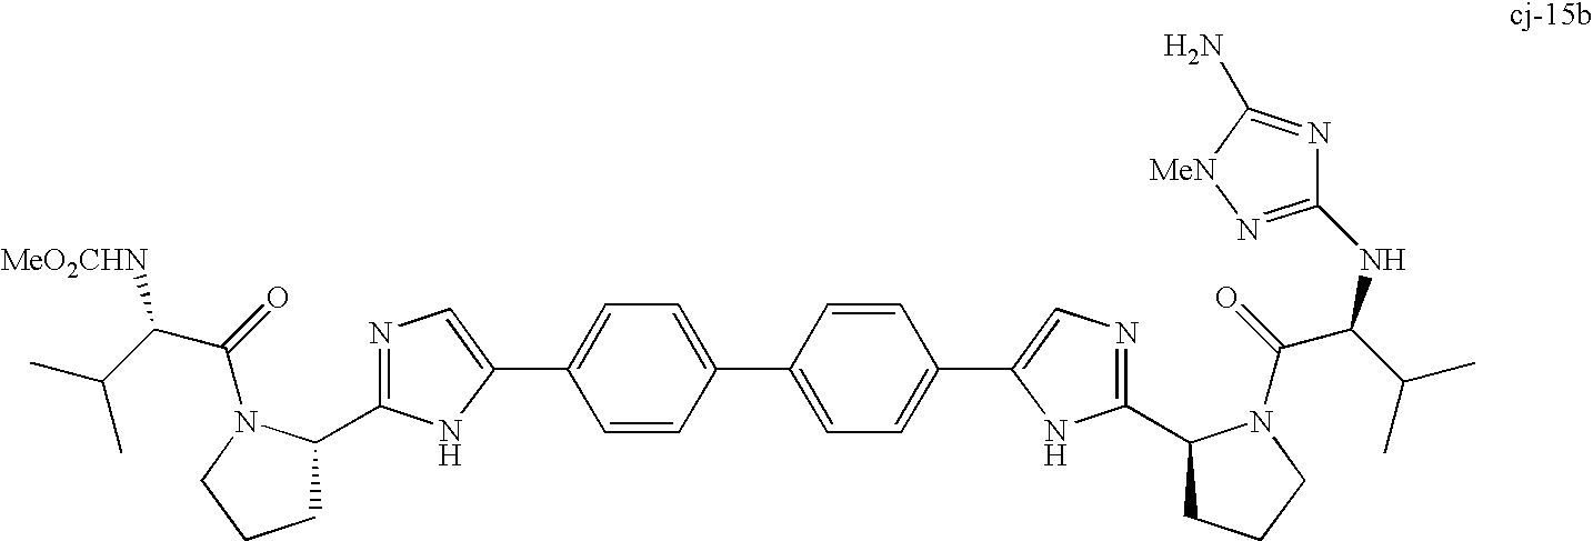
C1=CC(C2=CC=C(C3=CN=C(C4CCCN4C(=O)C(C(C)C)NC4=N[MeN]C(N)=N4)N3)C=C2)=CC=C1C1=CN=C(C2CCCN2C(=O)C(C(C)C)[MeO2CHN])N1
